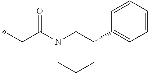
N1(C(CC)=O)CCCC(C2=CC=CC=C2)C1
